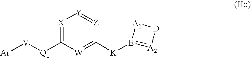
[Q1](C1=[X][Y]=[Z]C([K][E]2:[A2][D][A1]2)=[W]1)[V][Ar]
